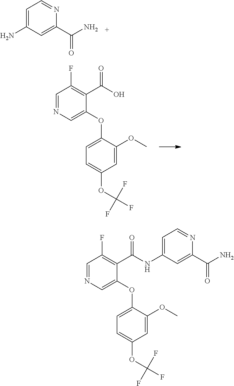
C1=NC=C(OC2=CC=C(OC(F)(F)F)C=C2OC)C(C(O)=O)=C1F.C1=C(N)C=C(C(N)=O)N=C1.C1=NC=C(OC2=CC=C(OC(F)(F)F)C=C2OC)C(C(NC2=CC=NC(C(N)=O)=C2)=O)=C1F
